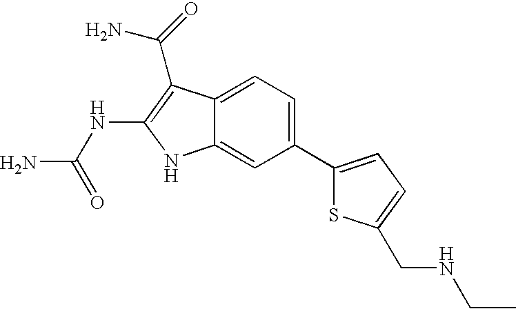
C1(C2=CC=C(CNCC)S2)=CC=C2C(=C1)NC(NC(N)=O)=C2C(=O)N
